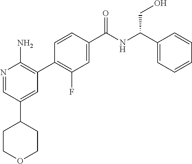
N1=CC(C2CCOCC2)=CC(C2=C(F)C=C(C([NH]C(C3=CC=CC=C3)CO)=O)C=C2)=C1N
